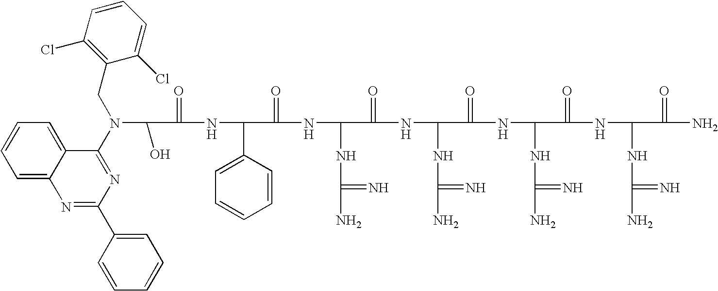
OC(C(=O)NC(C1=CC=CC=C1)C(=O)NC(NC(N)=N)C(=O)NC(NC(N)=N)C(=O)NC(NC(N)=N)C(=O)NC(NC(N)=N)C(=O)N)N(C1=NC(C2=CC=CC=C2)=NC2=CC=CC=C12)CC1=C(Cl)C=CC=C1Cl
